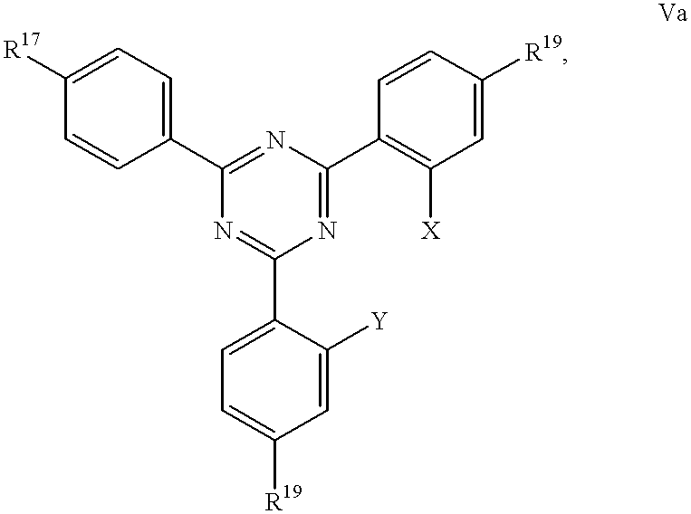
N1=C(C2=CC=C([R19])C=C2[Y])N=C(C2=C([X])C=C([R19])C=C2)N=C1C1=CC=C([R17])C=C1
